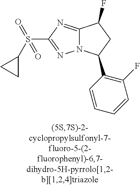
C12=NC(S(C3CC3)(=O)=O)=NN1C(C1=C(F)C=CC=C1)CC2F
